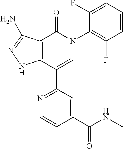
C12=C(C(C3=NC=CC(C(NC)=O)=C3)=CN(C3=C(F)C=CC=C3F)C1=O)NN=C2N
